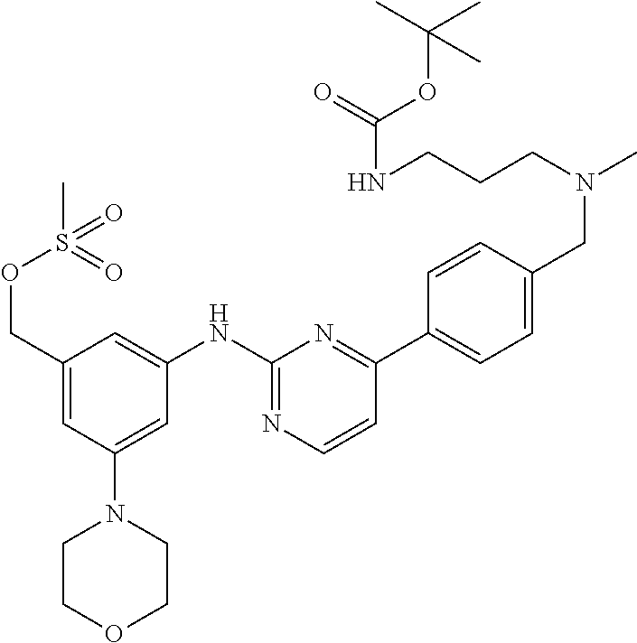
C1(NC2=CC(COS(=O)(C)=O)=CC(N3CCOCC3)=C2)=NC=CC(C2=CC=C(CN(C)CCCNC(=O)OC(C)(C)C)C=C2)=N1
